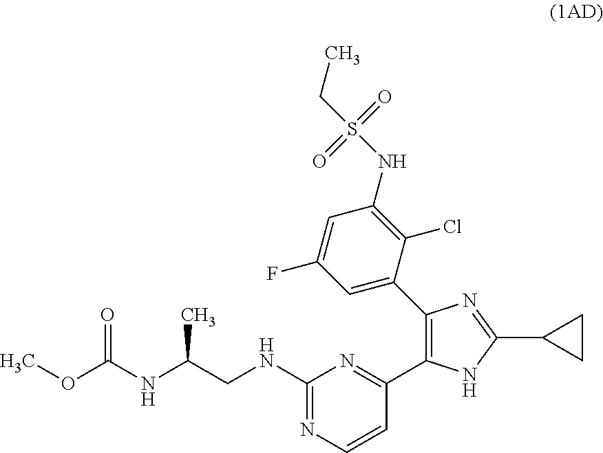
C1(NCC(C)NC(=O)OC)=NC=CC(C2=C(C3=CC(F)=CC(NS(=O)(=O)CC)=C3Cl)N=C(C3CC3)N2)=N1
